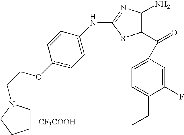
C1(C(=O)C2=CC=C(CC)C(F)=C2)=C(N)N=C(NC2=CC=C(OCCN3CCCC3)C=C2)S1.[CF3COOH]
